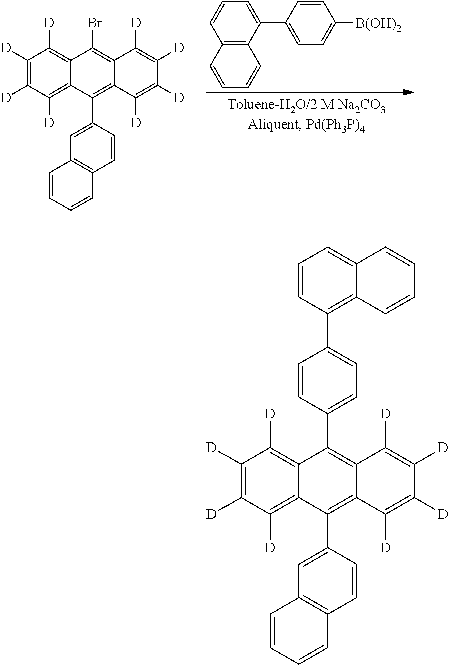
C1([D])=C([D])C([D])=C2C(=C1[D])C(Br)=C1C(=C2C2=CC3=C(C=C2)C=CC=C3)C([D])=C([D])C([D])=C1[D].C12=C(C(C3=CC=C([B(OH)2])C=C3)=CC=C1)C=CC=C2.C1([D])=C([D])C([D])=C2C(=C1[D])C(C1=CC=C(C3=C4C(=CC=C3)C=CC=C4)C=C1)=C1C(=C2C2=CC3=C(C=C2)C=CC=C3)C([D])=C([D])C([D])=C1[D]
